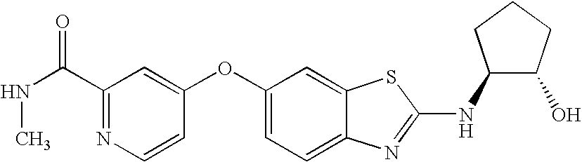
N1=C(C(NC)=O)C=C(OC2=CC=C3C(=C2)SC(NC2C(O)CCC2)=N3)C=C1
